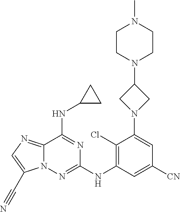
C1(Cl)=C(NC2=NN3C(=NC=C3C#N)C(NC3CC3)=N2)C=C([CN])C=C1N1CC(N2CCN(C)CC2)C1
